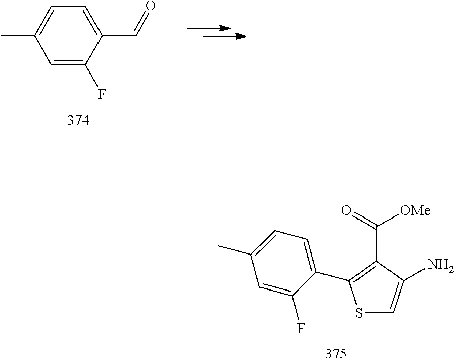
S1C=C(N)C(C(=O)[OMe])=C1C1=CC=C(C)C=C1F.C1=C(F)C(C=O)=CC=C1C
